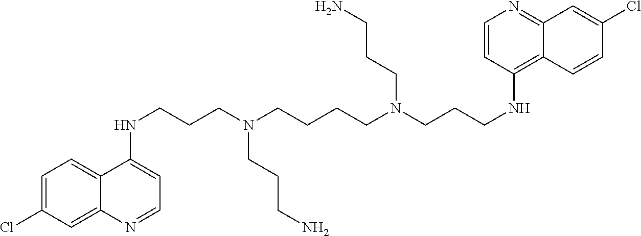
C1=C(Cl)C=C2C(=C1)C(NCCCN(CCCCN(CCCNC1=C3C(=NC=C1)C=C(Cl)C=C3)CCCN)CCCN)=CC=N2
